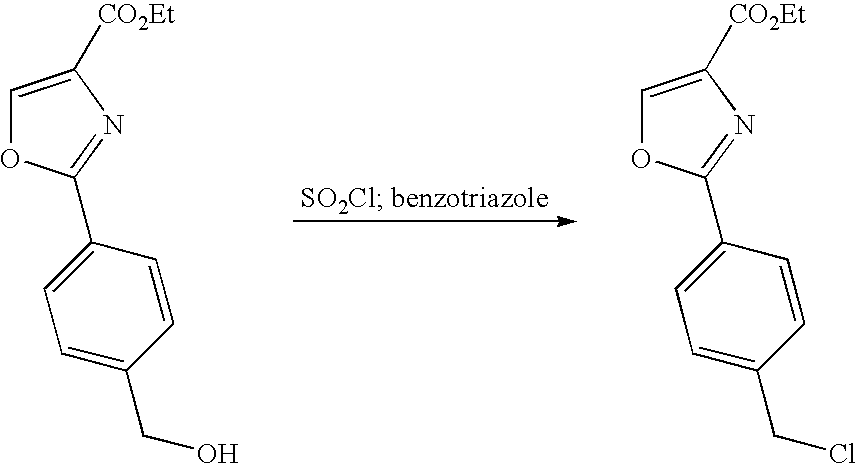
C1=C([CO2Et])N=C(C2=CC=C(CO)C=C2)O1.C1=C([CO2Et])N=C(C2=CC=C(CCl)C=C2)O1
